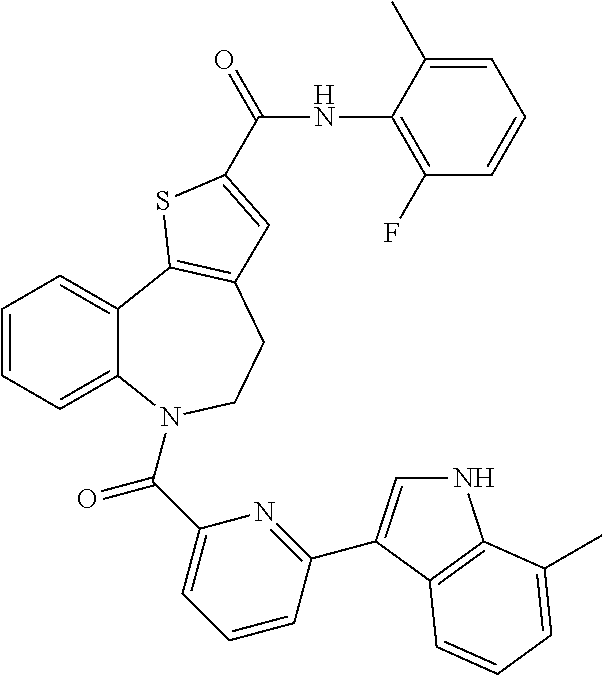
N1C=C(C2=NC(C(=O)N3C4=CC=CC=C4C4=C(CC3)C=C(C(NC3=C(F)C=CC=C3C)=O)S4)=CC=C2)C2=C1C(C)=CC=C2
